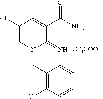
C1(Cl)=CN(CC2=C(Cl)C=CC=C2)C(=N)C(C(N)=O)=C1.[CF3COOH]
